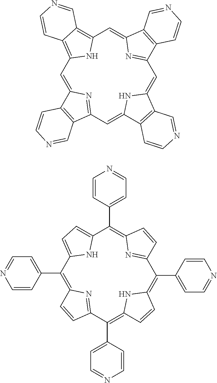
C1=C2N=C(C=C3NC(=CC4=NC(=CC5=C6C(=C1N5)C=CN=C6)C1=C4C=CN=C1)C1=C3C=CN=C1)C1=C2C=CN=C1.C1(C2=CC=NC=C2)=C2N=C(C(C3=CC=NC=C3)=C3NC(=C(C4=CC=NC=C4)C4=NC(=C(C5=CC=NC=C5)C5=CC=C1N5)C=C4)C=C3)C=C2
